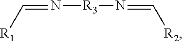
C([R1])=N[R3]N=C[R2]
